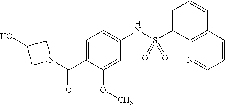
OC1CN(C(C2=CC=C(NS(C3=CC=CC4=C3N=CC=C4)(=O)=O)C=C2OC)=O)C1
